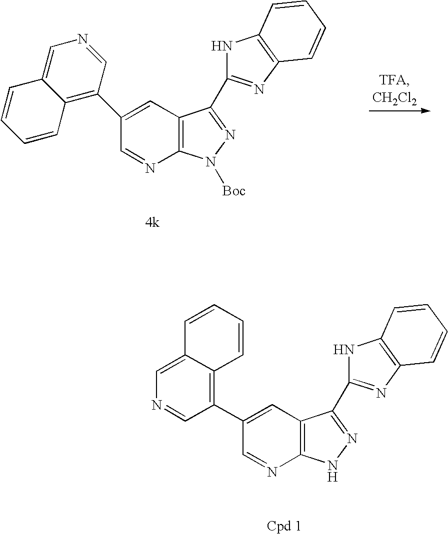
C12=C(C=C(C3=C4C(=CN=C3)C=CC=C4)C=N1)C(C1=NC3=C(N1)C=CC=C3)=NN2[Boc].C12=C(C=C(C3=C4C(=CN=C3)C=CC=C4)C=N1)C(C1=NC3=C(N1)C=CC=C3)=NN2
